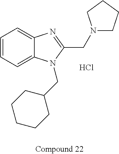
C1=CC=C2C(=C1)N=C(CN1CCCC1)N2CC1CCCCC1.Cl
